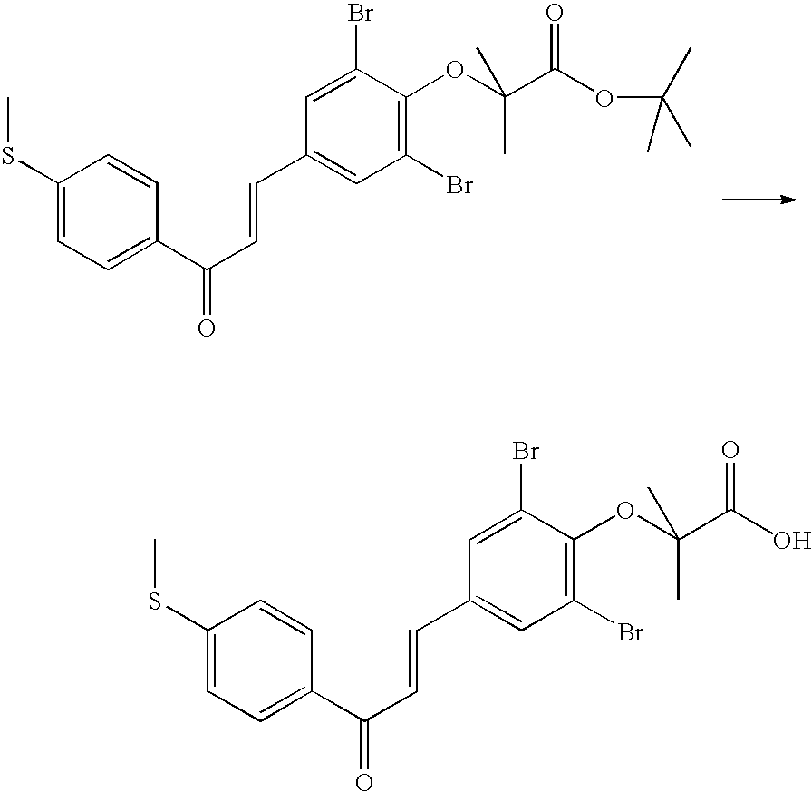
C1(SC)=CC=C(C(C=CC2=CC(Br)=C(OC(C(OC(C)(C)C)=O)(C)C)C(Br)=C2)=O)C=C1.C1(SC)=CC=C(C(C=CC2=CC(Br)=C(OC(C(O)=O)(C)C)C(Br)=C2)=O)C=C1
